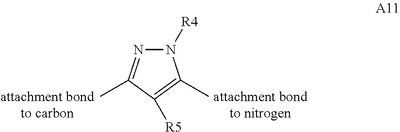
N1([R4])N=C(C)C([R5])=C1C
